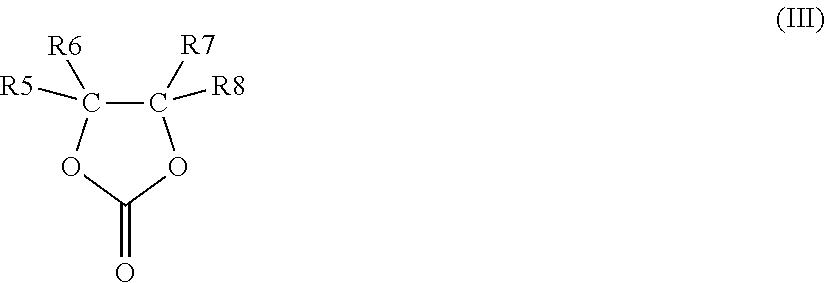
C1([R7])([R8])C([R5])([R6])OC(=O)O1
